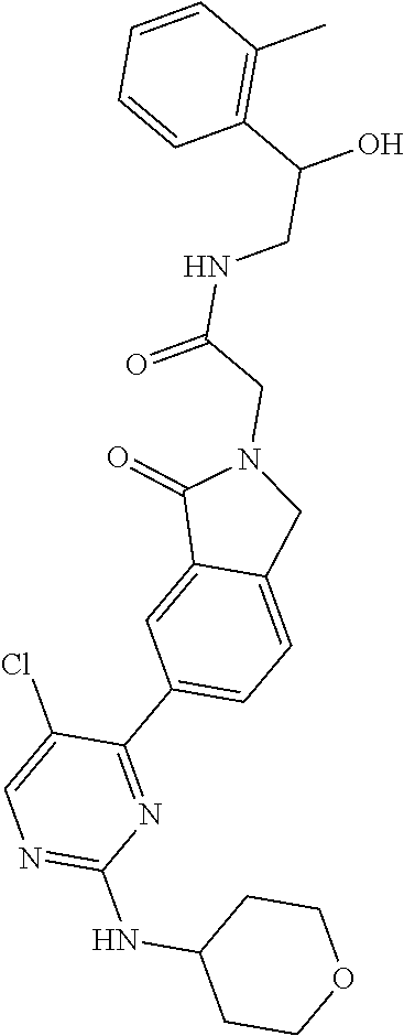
C1CC(NC2=NC=C(Cl)C(C3=CC=C4C(=C3)C(=O)N(CC(NCC(O)C3=C(C)C=CC=C3)=O)C4)=N2)CCO1
